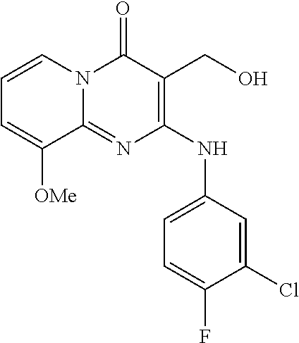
C1(Cl)=CC(NC2=C(CO)C(=O)N3C(=N2)C([OMe])=CC=C3)=CC=C1F
